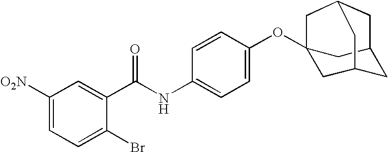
C1([O2N])=CC=C(Br)C(C(NC2=CC=C(OC34CC5CC(C3)CC(C5)C4)C=C2)=O)=C1
